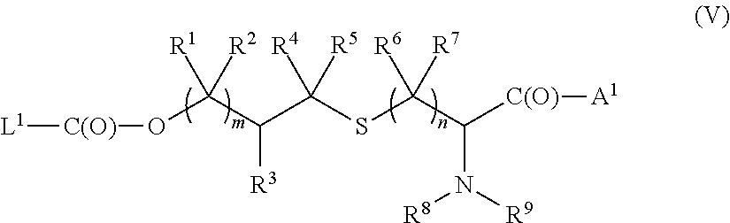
[L1][C(O)]OC(C([R3])C(SC([R6])([R7])C([C(O)][A1])N([R9])[R8])([R4])[R5])([R1])[R2]
